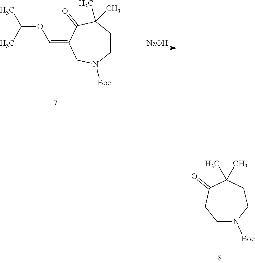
[NaOH].C1CC(C)(C)C(=O)C(=COC(C)C)CN1[Boc].C1N([Boc])CCC(C)(C)C(=O)C1
